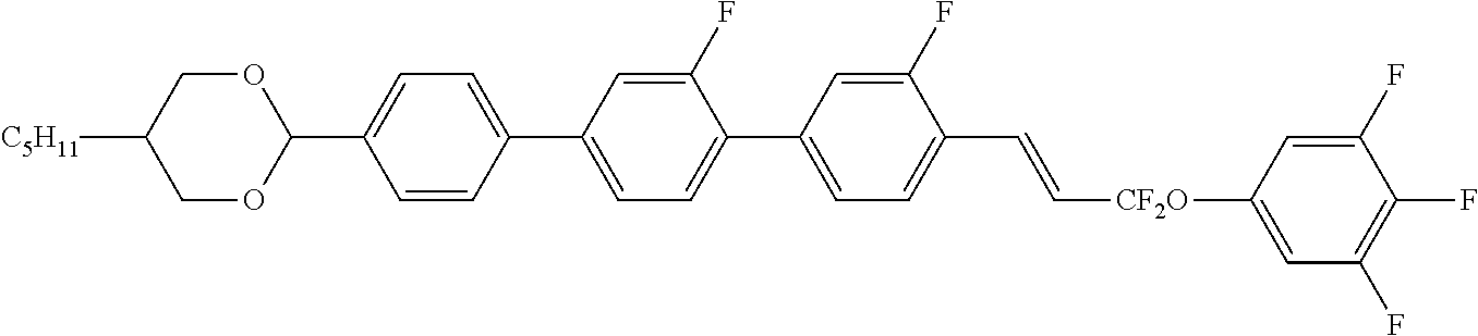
C1=C(C2=CC=C(C3=CC=C(C=C[CF2O]C4=CC(F)=C(F)C(F)=C4)C(F)=C3)C(F)=C2)C=CC(C2OCC([C5H11])CO2)=C1
